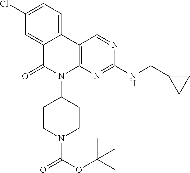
C12=CC(Cl)=CC=C1C1=C(N(C3CCN(C(OC(C)(C)C)=O)CC3)C2=O)N=C(NCC2CC2)N=C1
